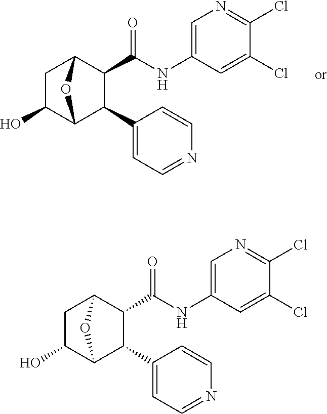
C1(O)C2C(C3=CC=NC=C3)C(C(NC3=CN=C(Cl)C(Cl)=C3)=O)C(C1)O2.C1(O)C2C(C3=CC=NC=C3)C(C(NC3=CN=C(Cl)C(Cl)=C3)=O)C(C1)O2
